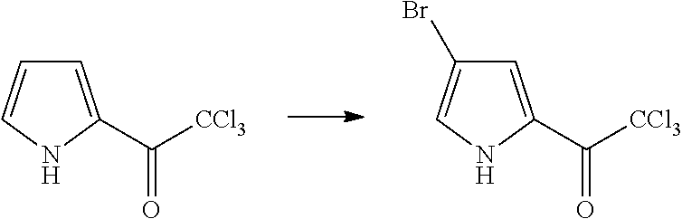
C1=C(C([CCl3])=O)NC=C1.C1=C(C([CCl3])=O)NC=C1Br
